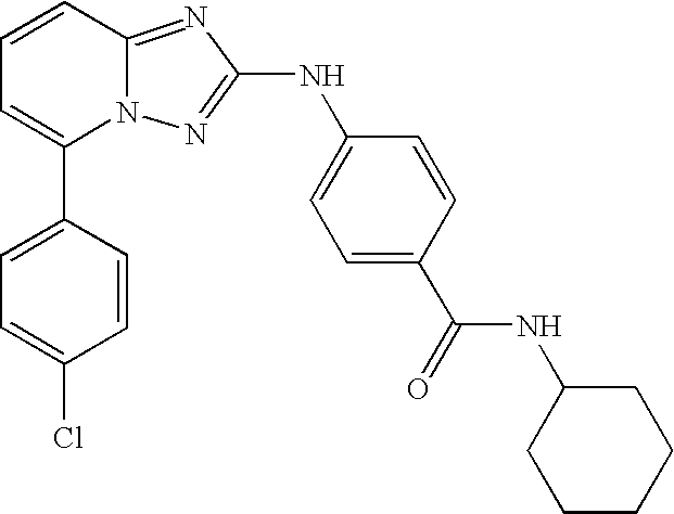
C1(C2=CC=C(Cl)C=C2)=CC=CC2=NC(NC3=CC=C(C(NC4CCCCC4)=O)C=C3)=NN12
